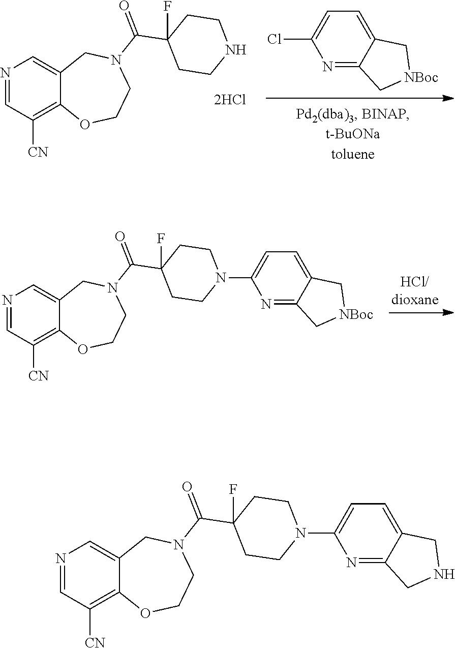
C1=C(Cl)N=C2C(=C1)C[NBoc]C2.C1=NC=C2C(=C1[CN])OCCN(C(C1(F)CCNCC1)=O)C2.C1=NC=C2C(=C1[CN])OCCN(C(C1(F)CCN(C3=CC=C4C(=N3)C[NBoc]C4)CC1)=O)C2.C1=NC=C2C(=C1[CN])OCCN(C(C1(F)CCN(C3=CC=C4C(=N3)CNC4)CC1)=O)C2
